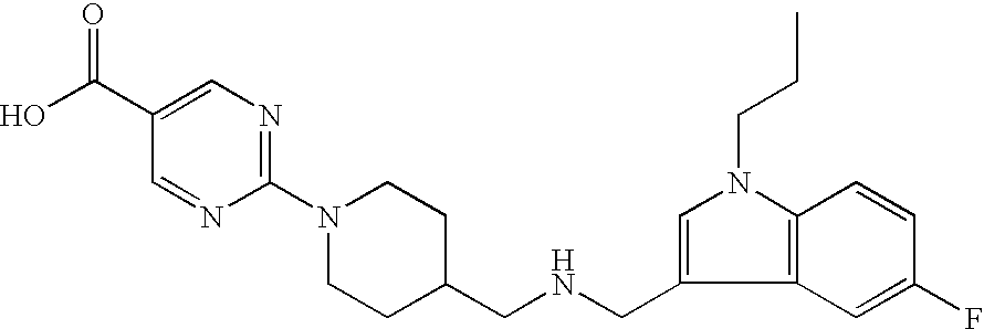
C12=C(C=C(F)C=C1)C(CNCC1CCN(C3=NC=C(C(O)=O)C=N3)CC1)=CN2CCC
